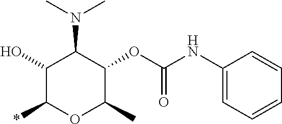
C1(O)C(*)OC(C)C(OC(NC2=CC=CC=C2)=O)C1N(C)C
